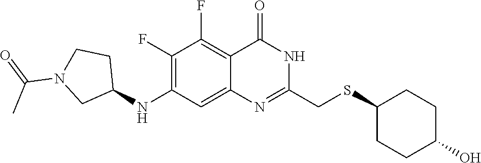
C1(F)=C(NC2CCN(C(C)=O)C2)C=C2C(=C1F)C(=O)NC(CSC1CCC(O)CC1)=N2
